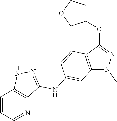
C1=CC=NC2=C1NN=C2NC1=CC2=C(C(OC3CCOC3)=NN2C)C=C1
